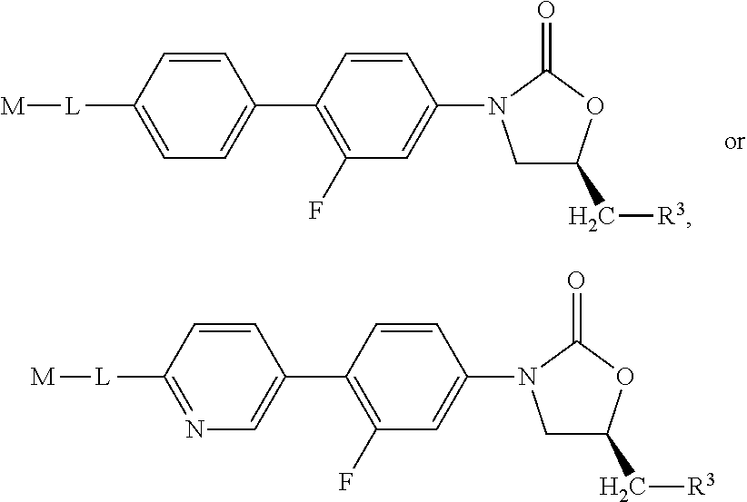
[M][L]C1=CC=C(C2=C(F)C=C(N3CC(C[R3])OC3=O)C=C2)C=C1.[M][L]C1=NC=C(C2=C(F)C=C(N3CC(C[R3])OC3=O)C=C2)C=C1
